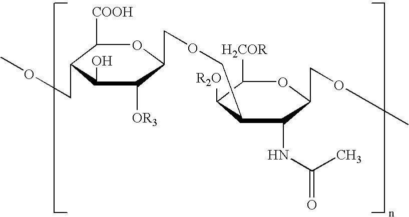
C1([COOH])C(COC)C(O)C([OR3])C(COCC2C([R2O])C([H2COR])OC(COC)C2NC(=O)C)O1
